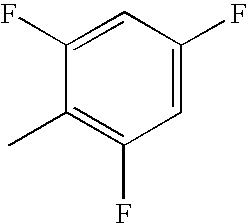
C1=C(F)C=C(F)C(C)=C1F
